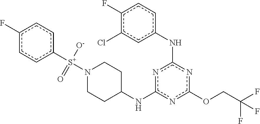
n1c(NC2CCN([S+]([O-])(=O)c3ccc(F)cc3)CC2)nc(Nc2cc(Cl)c(F)cc2)nc1OCC(F)(F)F
